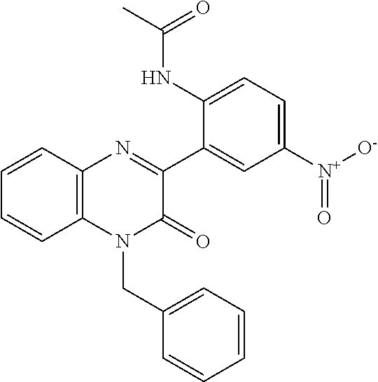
N1=C(C2=CC([N+](=O)[O-])=CC=C2NC(=O)C)C(=O)N(CC2=CC=CC=C2)C2=C1C=CC=C2
